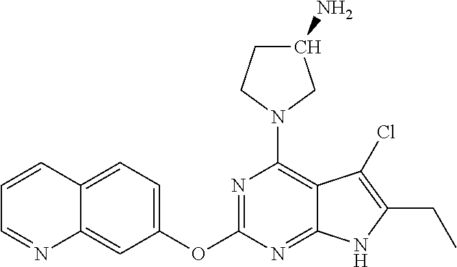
N1=C(OC2=CC=C3C(=C2)N=CC=C3)N=C2C(=C1N1CC(N)CC1)C(Cl)=C(CC)N2
